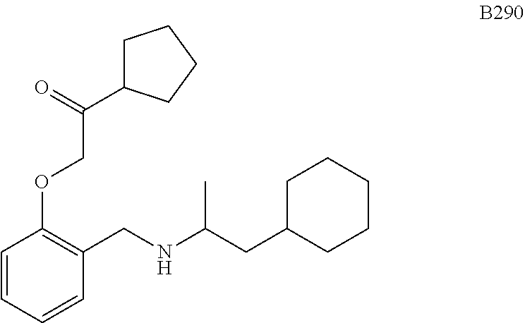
C1CCCCC1CC(C)NCC1=C(OCC(C2CCCC2)=O)C=CC=C1
